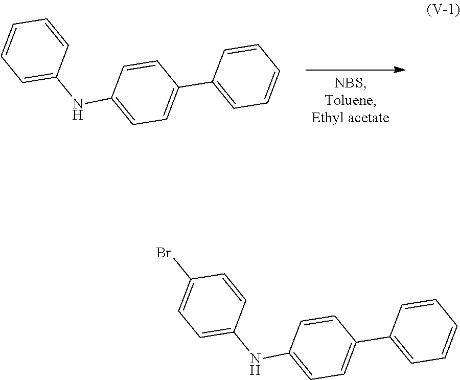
C1=C(NC2=CC=C(C3=CC=CC=C3)C=C2)C=CC=C1.C1=C(NC2=CC=C(C3=CC=CC=C3)C=C2)C=CC(Br)=C1
